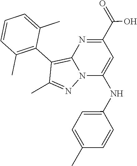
C12=C(C3=C(C)C=CC=C3C)C(C)=NN1C(NC1=CC=C(C)C=C1)=CC(C(=O)O)=N2
